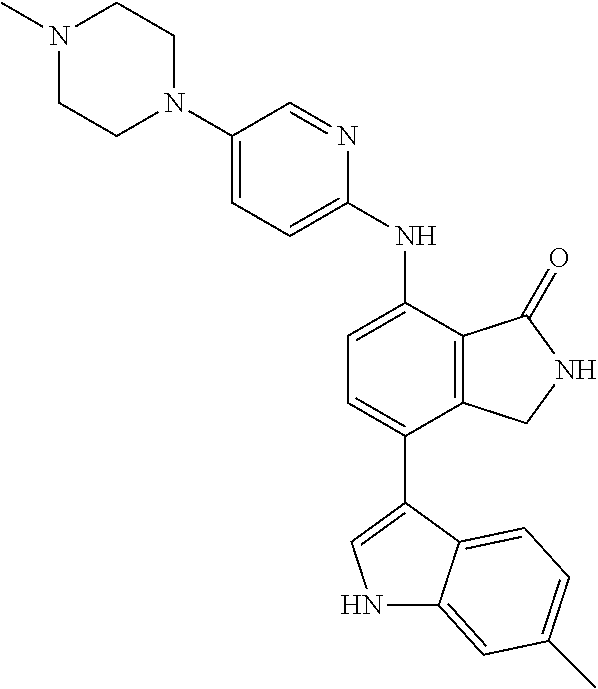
N1(C)CCN(C2=CC=C(NC3=CC=C(C4=CNC5=CC(C)=CC=C54)C4=C3C(=O)NC4)N=C2)CC1
